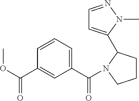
COC(C1=CC(C(=O)N2CCCC2C2=CC=NN2C)=CC=C1)=O
